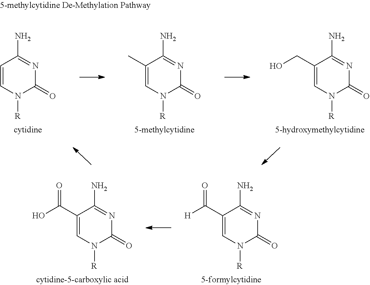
C1(C)=CN([R])C(=O)N=C1N.C1=CN([R])C(=O)N=C1N.C1(CO)=CN([R])C(=O)N=C1N.C1(C([H])=O)=CN([R])C(=O)N=C1N.C1(C(O)=O)=CN([R])C(=O)N=C1N
